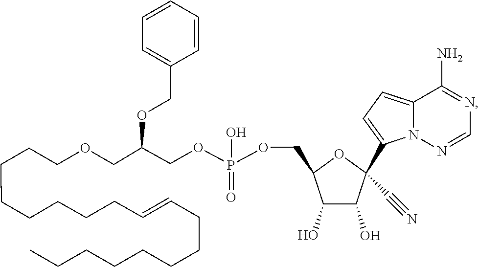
O(C(COCCCCCCCCC=CCCCCCCCC)COP(OCC1OC(C#N)(C2=CC=C3N2N=CN=C3N)C(O)C1O)(O)=O)CC1=CC=CC=C1
